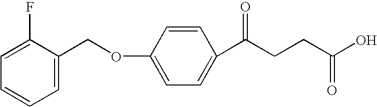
C1(COC2=CC=C(C(CCC(O)=O)=O)C=C2)=CC=CC=C1F
